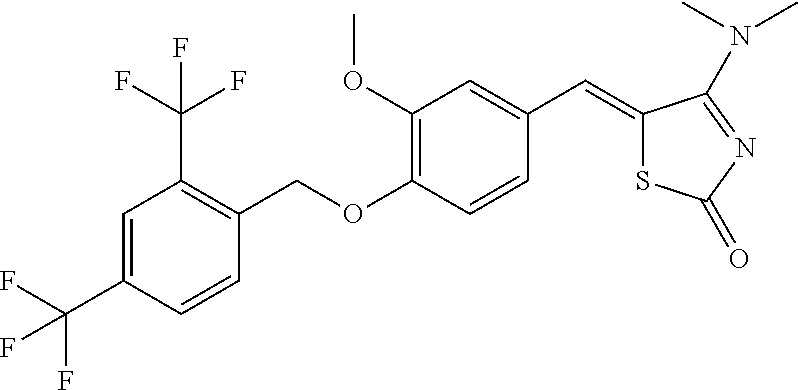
C1=C(C(F)(F)F)C=CC(COC2=C(OC)C=C(C=C3SC(=O)N=C3N(C)C)C=C2)=C1C(F)(F)F
